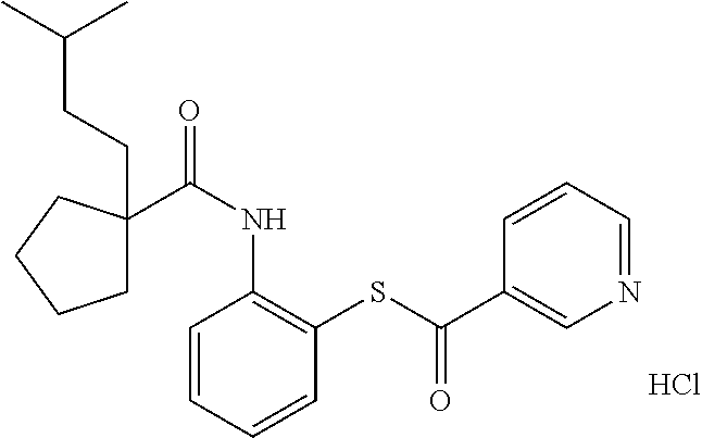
C1C(C(NC2=C(SC(C3=CN=CC=C3)=O)C=CC=C2)=O)(CCC(C)C)CCC1.Cl
